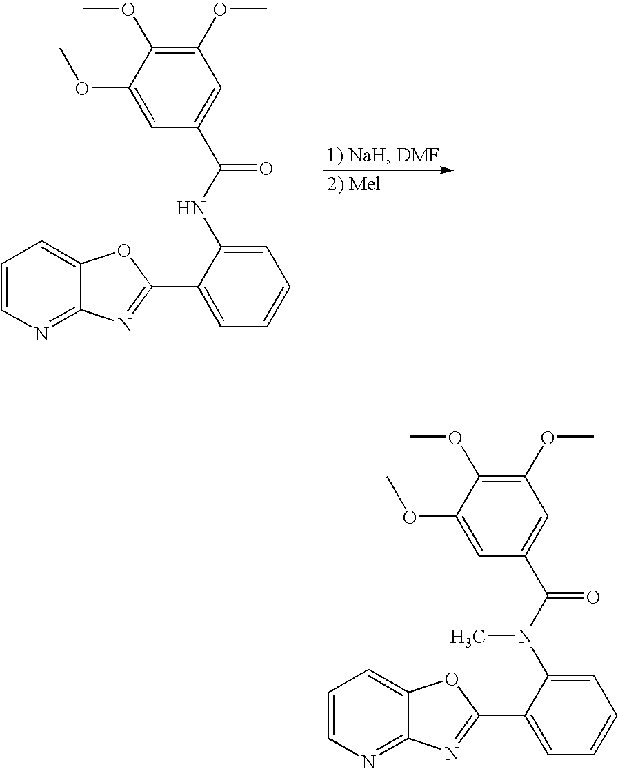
C1=C(NC(C2=CC(OC)=C(OC)C(OC)=C2)=O)C(C2=NC3=NC=CC=C3O2)=CC=C1.C1=C(N(C(C2=CC(OC)=C(OC)C(OC)=C2)=O)C)C(C2=NC3=NC=CC=C3O2)=CC=C1
